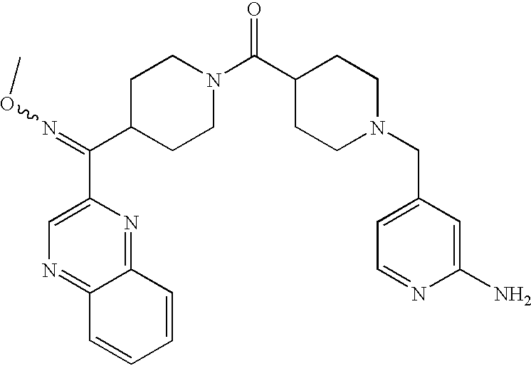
C12=NC=C(C(=NOC)C3CCN(C(C4CCN(CC5=CC=NC(N)=C5)CC4)=O)CC3)N=C1C=CC=C2
